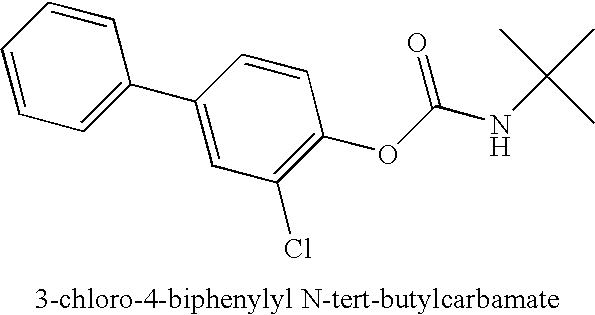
C1=CC=CC(C2=CC(Cl)=C(OC(NC(C)(C)C)=O)C=C2)=C1
